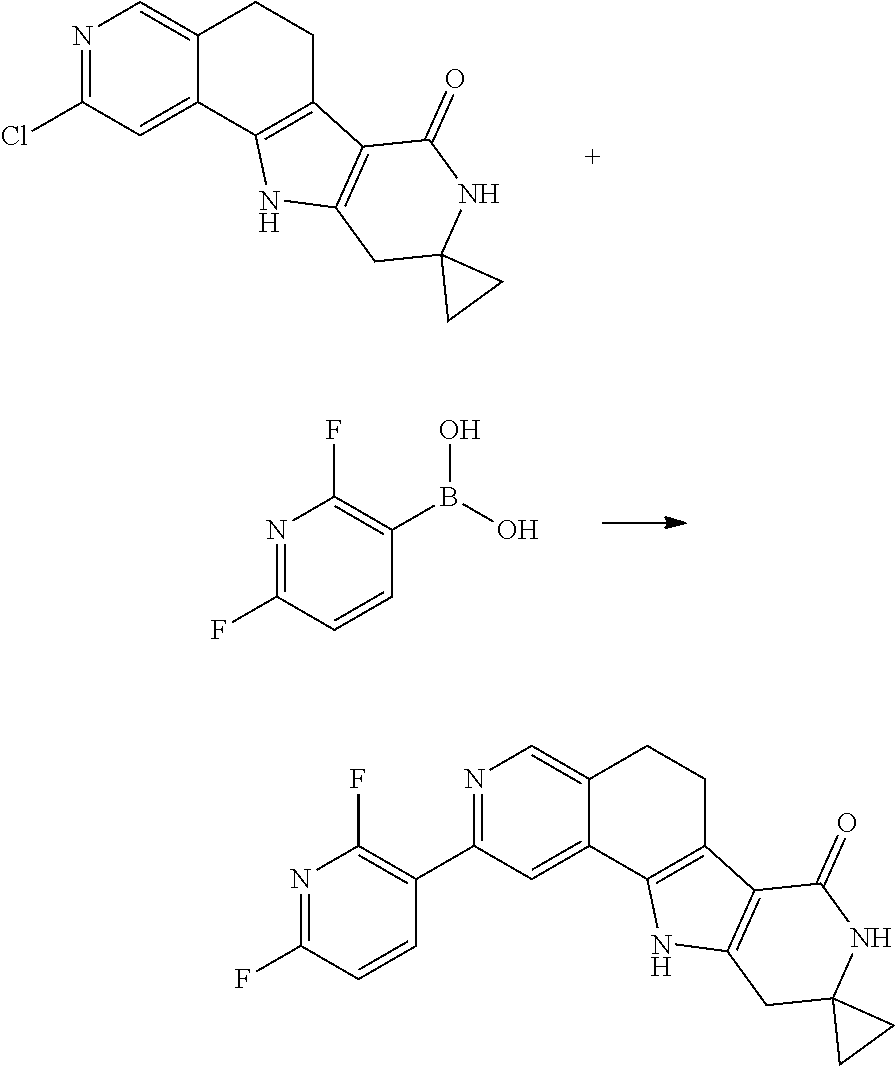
N1=C(Cl)C=C2C(=C1)CCC1=C2NC2=C1C(=O)NC1(C2)CC1.N1=C(F)C=CC(B(O)O)=C1F.N1=C(C2=C(F)N=C(F)C=C2)C=C2C(=C1)CCC1=C2NC2=C1C(=O)NC1(C2)CC1
